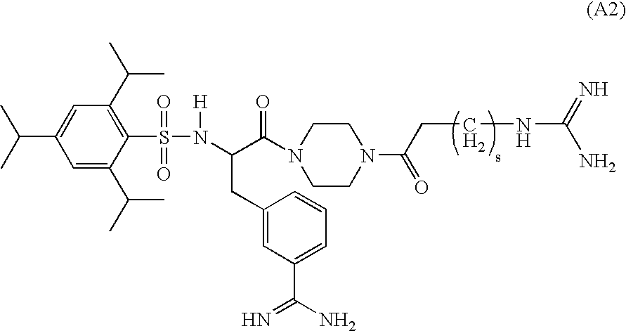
C1(C(C)C)=CC(C(C)C)=C(S(=O)(N([H])C(C(N2CCN(C(CCNC(=N)N)=O)CC2)=O)CC2=CC(C(=N)N)=CC=C2)=O)C(C(C)C)=C1
